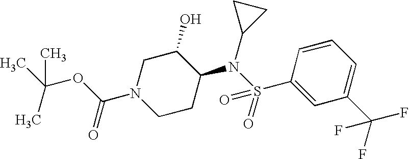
N1(C(OC(C)(C)C)=O)CCC(N(S(C2=CC(C(F)(F)F)=CC=C2)(=O)=O)C2CC2)C(O)C1
